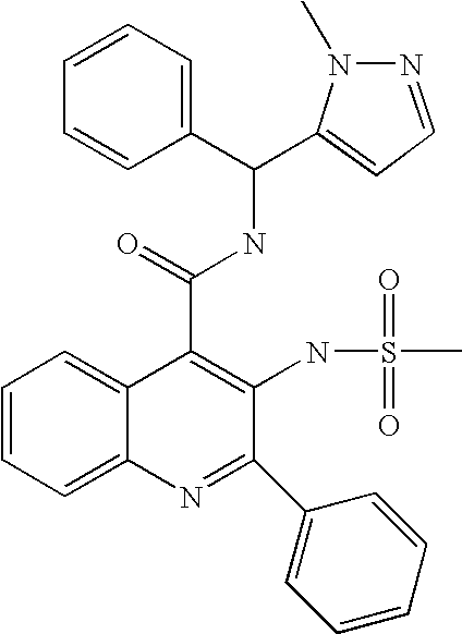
C12=CC=CC=C1N=C(C1=CC=CC=C1)C(NS(C)(=O)=O)=C2C(=O)NC(C1=CC=NN1C)C1=CC=CC=C1
